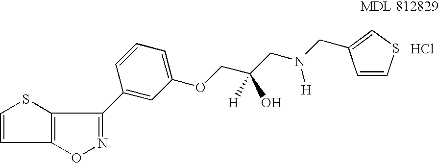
O1N=C(C2=CC(OCC(CN(CC3=CSC=C3)[H])(O)[H])=CC=C2)C2=C1C=CS2.Cl
